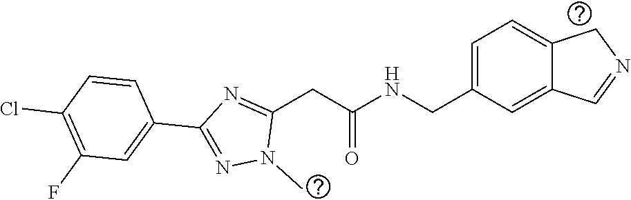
C(NC(CC1=NC(C2=CC(F)=C(Cl)C=C2)=NN1C)=O)C1=CC=C2C(=C1)C=NC2
